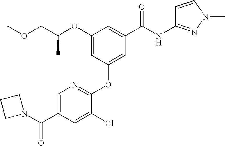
C1=C(C(N2CCC2)=O)C=C(Cl)C(OC2=CC(C(NC3=NN(C)C=C3)=O)=CC(OC(COC)C)=C2)=N1
